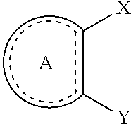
[A].c(c[Y])[X]
